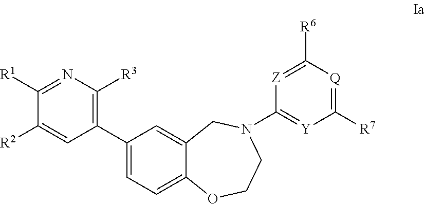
C1([R2])=CC(C2=CC=C3C(=C2)CN(C2=[Y]C([R7])=[Q]C([R6])=[Z]2)CCO3)=C([R3])N=C1[R1]
